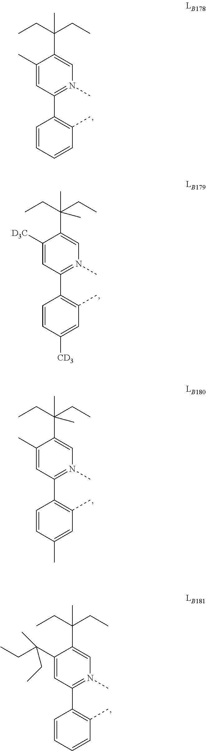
C1(C(CC)(CC)C)=CN(C)=C(C2=C(C)C=CC=C2)C=C1C.C1(C(CC)(CC)(C)C)=CN(C)=C(C2=C(C)C=C([CD3])C=C2)C=C1[D3C].C1(C(CC)(CC)(C)C)=CN(C)=C(C2=C(C)C=C(C)C=C2)C=C1C.C1(C(CC)(CC)C)=CN(C)=C(C2=C(C)C=CC=C2)C=C1C(CC)(C)CC
